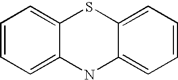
C12=CC=CC=C1NC1=CC=CC=C1S2
